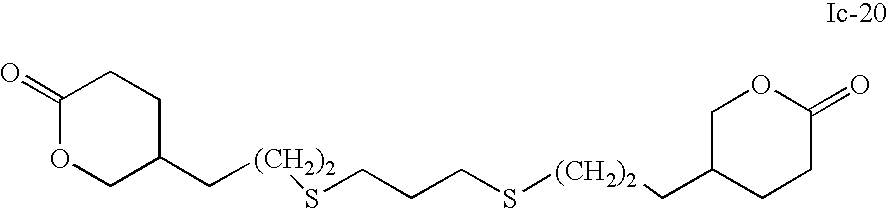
C([(CH2)2]SCCCS[(CH2)2]CC1CCC(=O)OC1)C1CCC(=O)OC1
